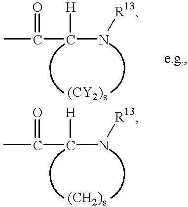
CC(C([H])N[R13])=O.CC(C([H])N[R13])=O
